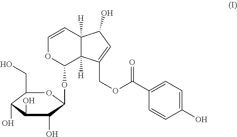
C1(CO)C(O)C(O)C(O)C(OC2C3([H])C([H])(C=CO2)C(O)C=C3COC(=O)C2=CC=C(O)C=C2)O1
